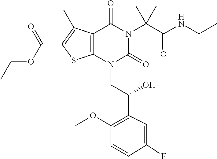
C1(F)=CC(C(O)CN2C(=O)N(C(C(=O)NCC)(C)C)C(=O)C3=C2SC(C(OCC)=O)=C3C)=C(OC)C=C1
